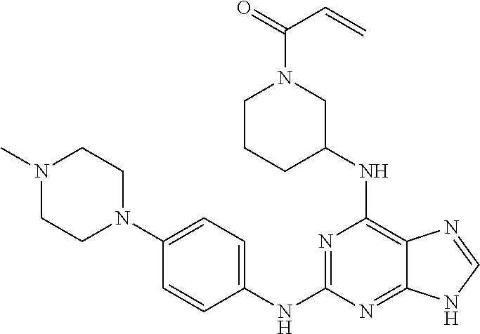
N(C1=C2C(=NC(NC3=CC=C(N4CCN(C)CC4)C=C3)=N1)NC=N2)C1CN(C(=O)C=C)CCC1
